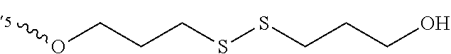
COCCCSSCCCO
